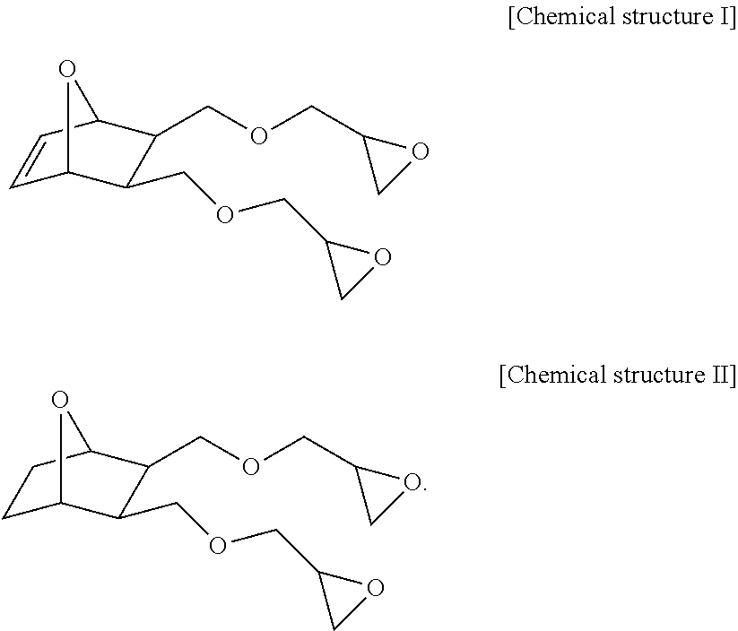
C1=CC2C(COCC3CO3)C(COCC3CO3)C1O2.C1C2C(COCC3CO3)C(COCC3CO3)C(C1)O2
